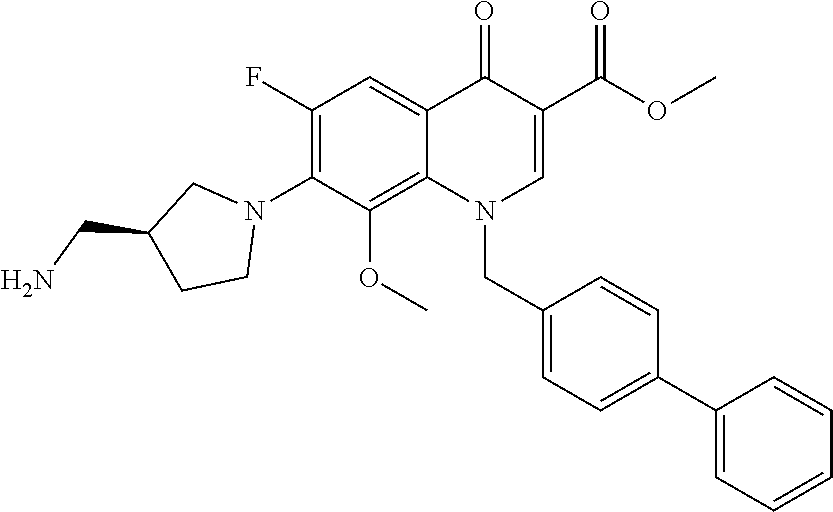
C1(F)=C(N2CC(CN)CC2)C(OC)=C2C(=C1)C(=O)C(C(OC)=O)=CN2CC1=CC=C(C2=CC=CC=C2)C=C1
